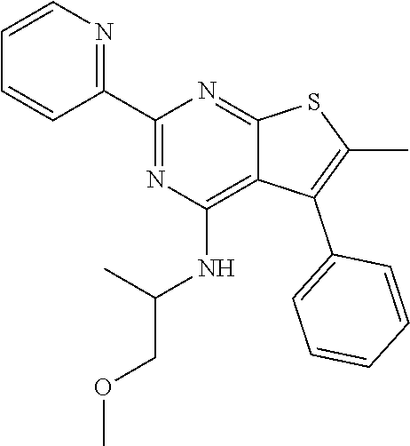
C1(C2=NC(NC(C)COC)=C3C(=N2)SC(C)=C3C2=CC=CC=C2)=NC=CC=C1
